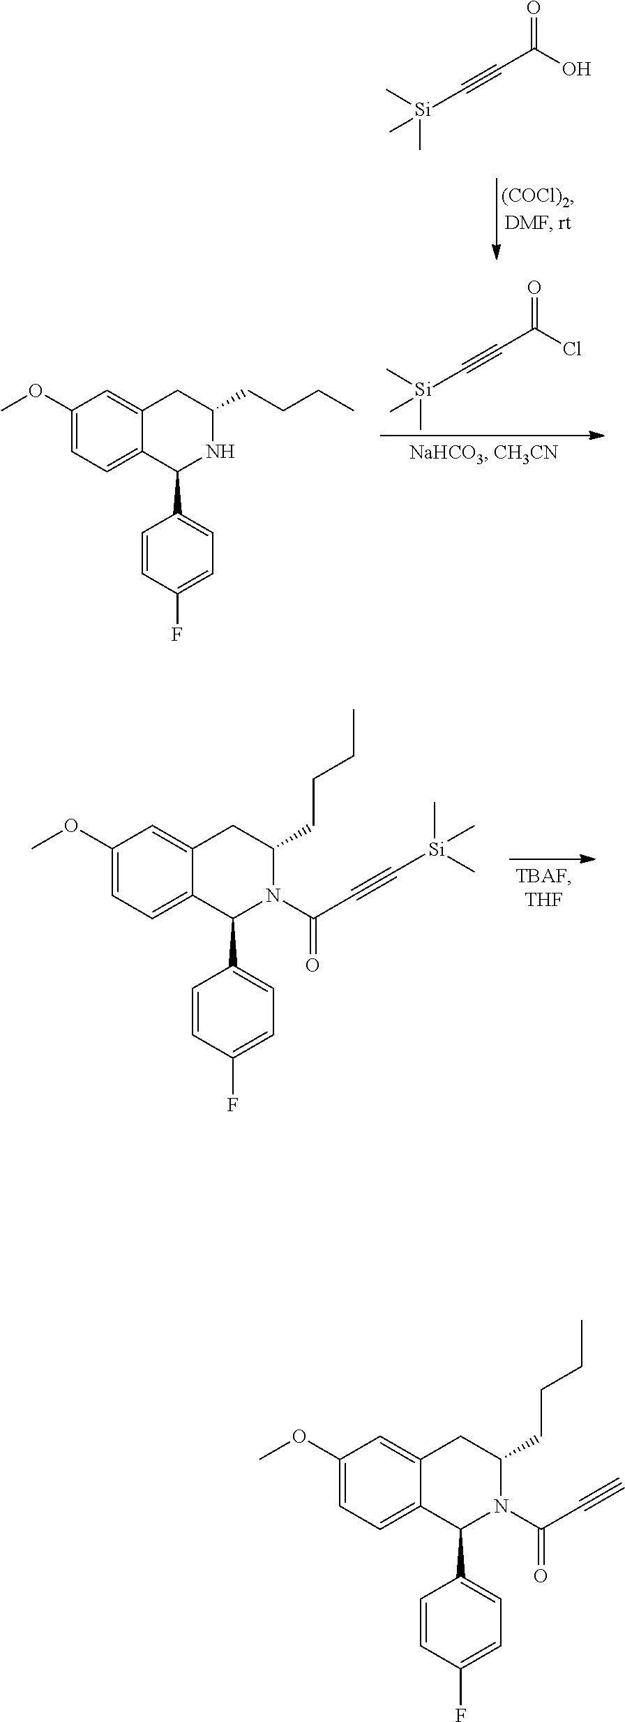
O=C(O)C#C[Si](C)(C)C.O=C(Cl)C#C[Si](C)(C)C.C1(OC)=CC=C2C(=C1)CC(CCCC)NC2C1=CC=C(F)C=C1.C1(OC)=CC=C2C(=C1)CC(CCCC)N(C(C#C[Si](C)(C)C)=O)C2C1=CC=C(F)C=C1.C1(OC)=CC=C2C(=C1)CC(CCCC)N(C(C#C)=O)C2C1=CC=C(F)C=C1
